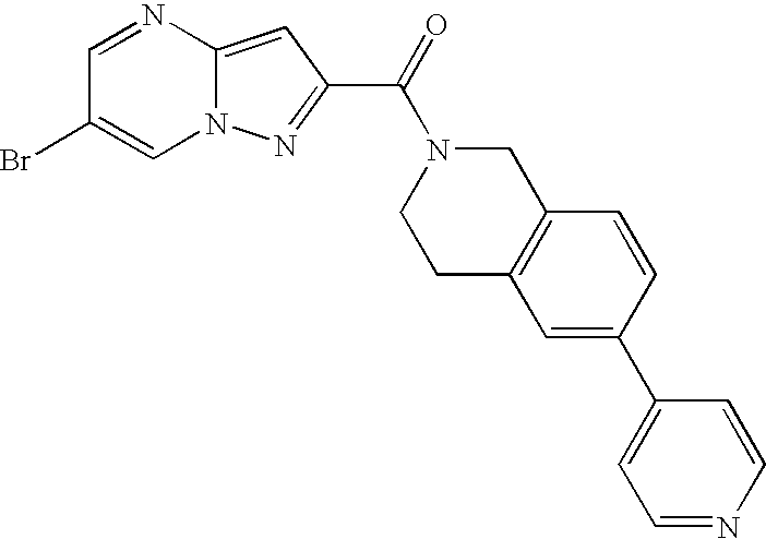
N12C(=CC(C(=O)N3CCC4=C(C3)C=CC(C3=CC=NC=C3)=C4)=N1)N=CC(Br)=C2
